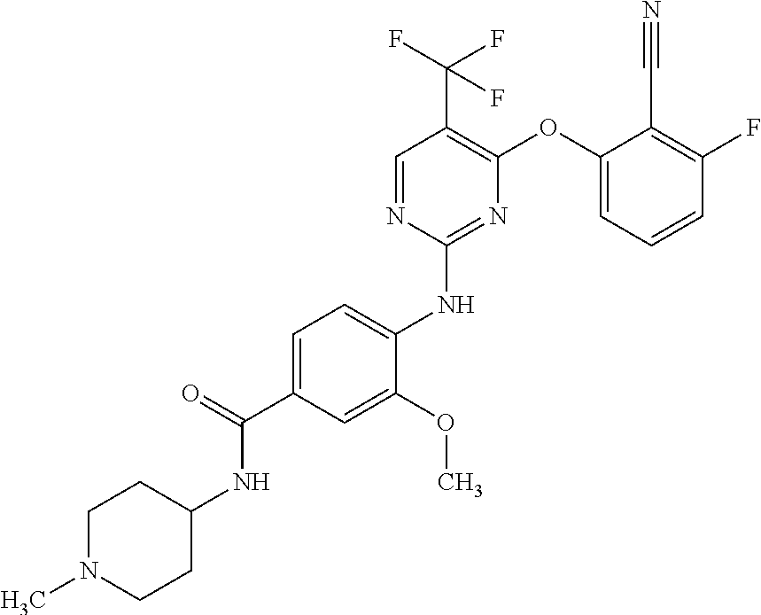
C1=C(C(=O)NC2CCN(C)CC2)C=C(OC)C(NC2=NC(OC3=CC=CC(F)=C3C#N)=C(C(F)(F)F)C=N2)=C1
